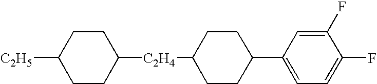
C1([C2H5])CCC([C2H4]C2CCC(C3=CC=C(F)C(F)=C3)CC2)CC1
